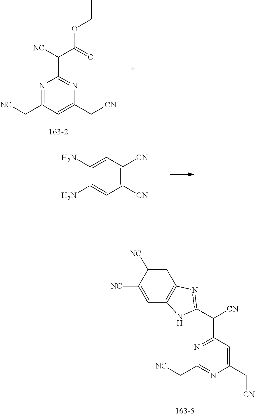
N1=C(C[NC])C=C(C[CN])N=C1C([NC])C(OCC)=O.C1(N)=CC([CN])=C([CN])C=C1N.C1(C[CN])=CC(C(C2=NC3=C(N2)C=C([NC])C([NC])=C3)[CN])=NC(C[NC])=N1
